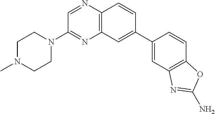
C1=C(C2=CC3=C(N=CC(N4CCN(C)CC4)=N3)C=C2)C=CC2=C1N=C(N)O2
